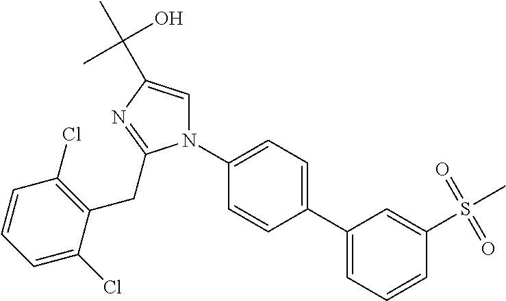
N1(C2=CC=C(C3=CC=CC(S(=O)(=O)C)=C3)C=C2)C=C(C(C)(O)C)N=C1CC1=C(Cl)C=CC=C1Cl
